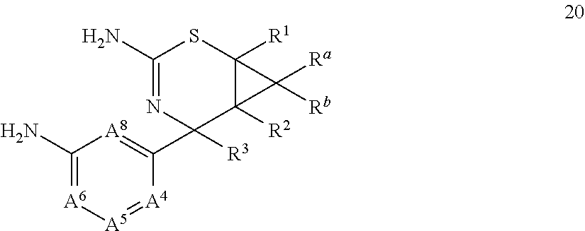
C1(N)=[A6][A5]=[A4]C(C2([R3])N=C(N)SC3([R1])C2([R2])C3([Ra])[Rb])=[A8]1
